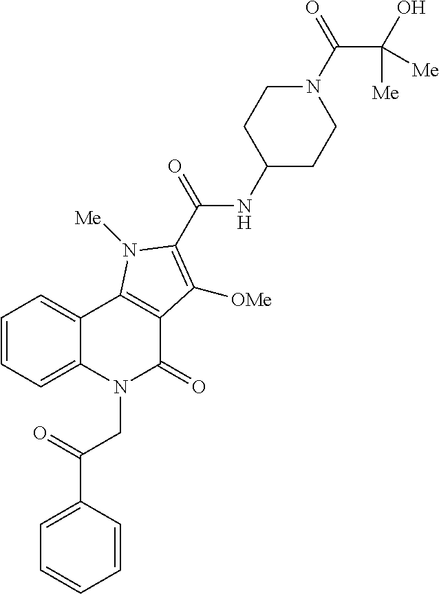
C1(C(=O)CN2C(=O)C3=C(C4=CC=CC=C24)N([Me])C(C(NC2CCN(C(=O)C([Me])(O)[Me])CC2)=O)=C3[OMe])=CC=CC=C1
